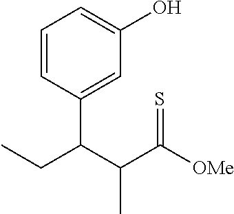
C1=CC(C(C(C([OMe])=S)C)CC)=CC(O)=C1
